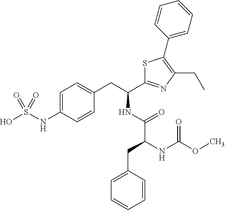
C1=C(NS(O)(=O)=O)C=CC(CC(C2=NC(CC)=C(C3=CC=CC=C3)S2)NC(C(NC(OC)=O)CC2=CC=CC=C2)=O)=C1
